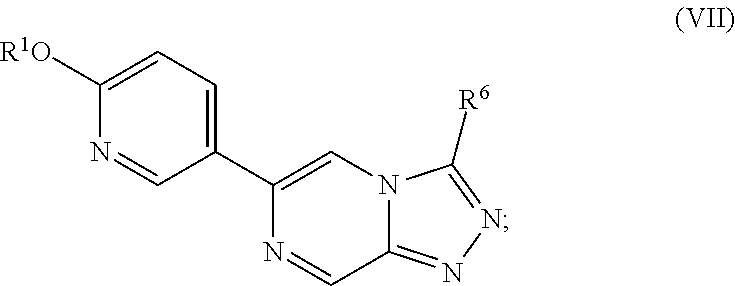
C1(C2=CC=C([R1O])N=C2)=CN2C(=NN=C2[R6])C=N1
